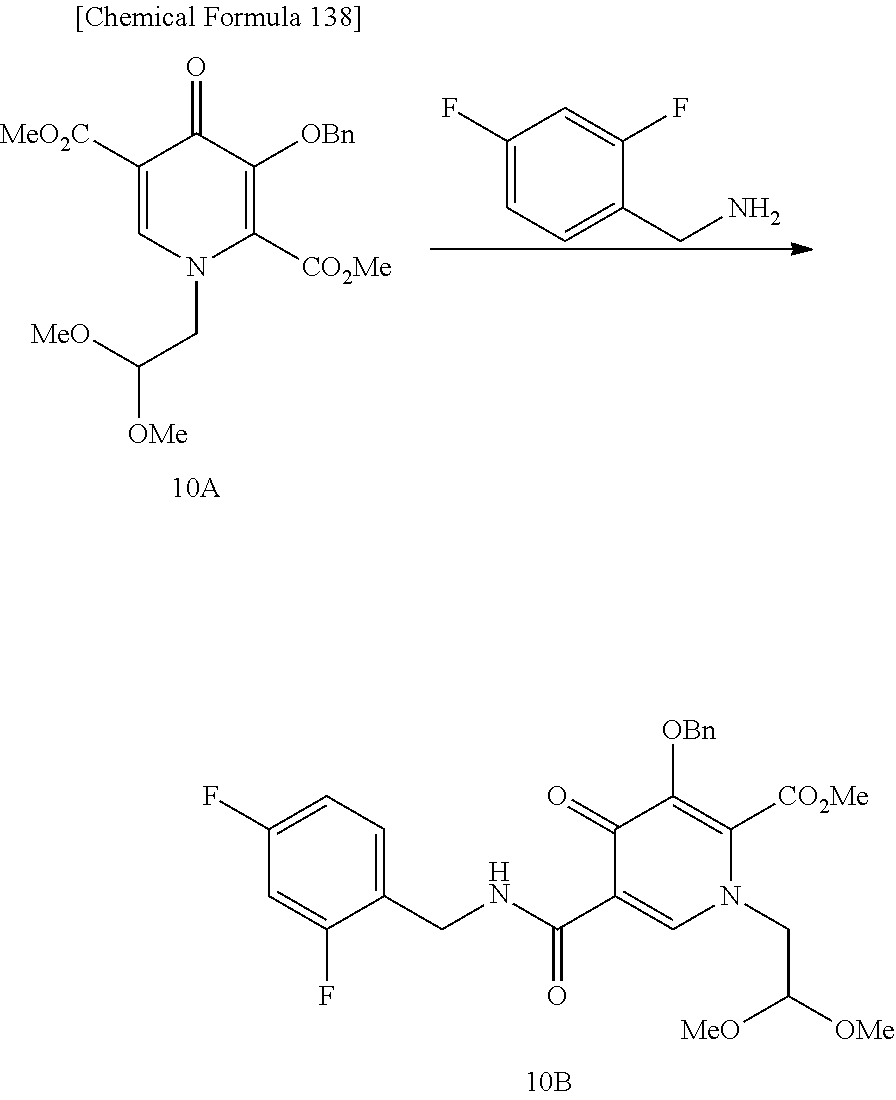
C1(F)=CC=C(CNC(C2=CN(CC([MeO])[OMe])C([CO2Me])=C([OBn])C2=O)=O)C(F)=C1.C1(F)=CC=C(CN)C(F)=C1.[MeO2C]C1=CN(CC([MeO])[OMe])C([CO2Me])=C([OBn])C1=O
